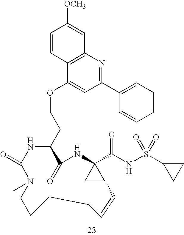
C1(C2=CC=CC=C2)=NC2=C(C(OCCC3NC(=O)N(C)CCCCC=CC4CC4(C(NS(C4CC4)(=O)=O)=O)NC3=O)=C1)C=CC([OCH3])=C2
